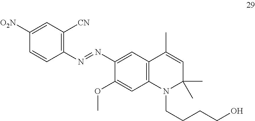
C1(N=NC2=CC3=C(C=C2OC)N(CCCCO)C(C)(C)C=C3C)=C([CN])C=C([O2N])C=C1
